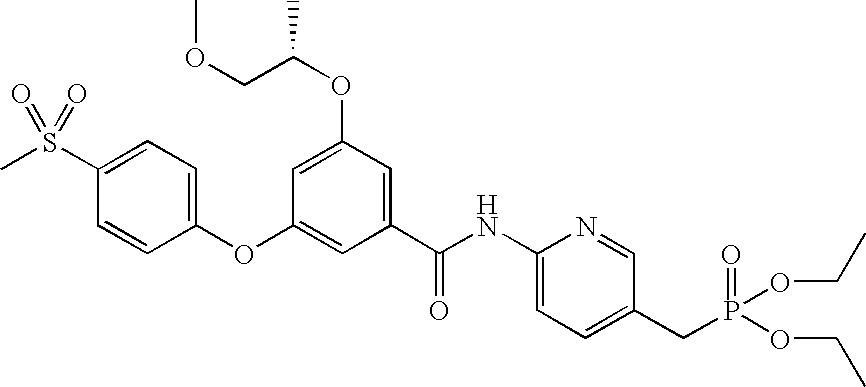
C1(S(C)(=O)=O)=CC=C(OC2=CC(C(NC3=CC=C(CP(=O)(OCC)OCC)C=N3)=O)=CC(OC(COC)C)=C2)C=C1
